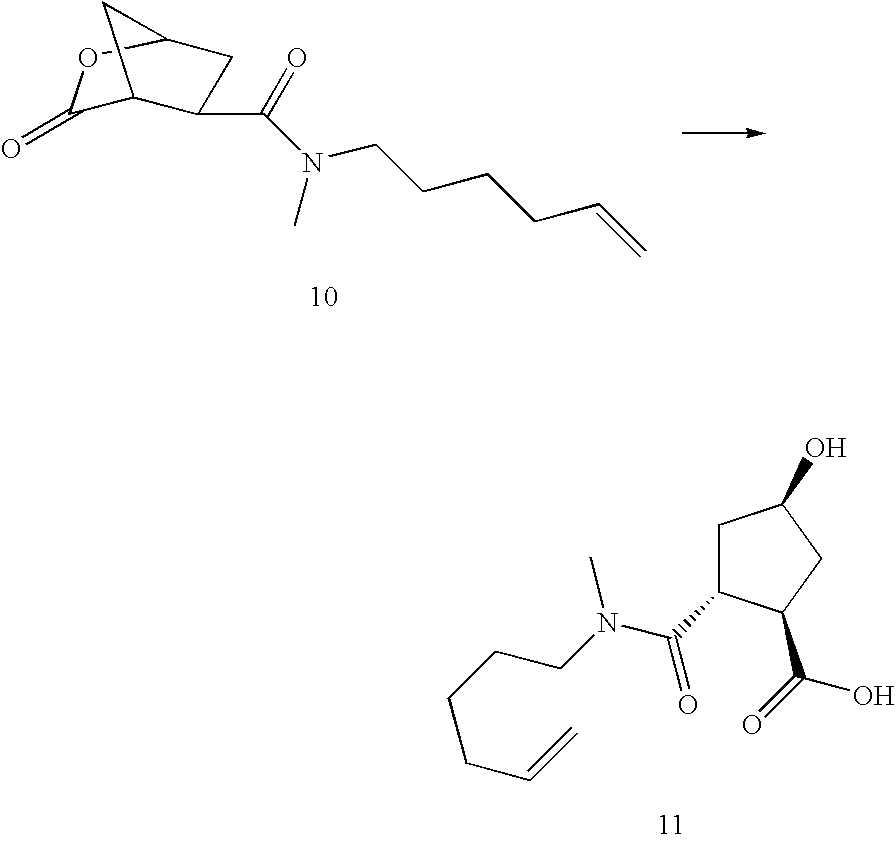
C1C(C(N(CCCCC=C)C)=O)C(C(=O)O)CC1O.C1(=O)C2C(C(=O)N(C)CCCCC=C)CC(O1)C2
